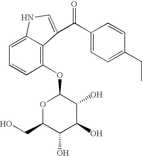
C1(OC2OC(CO)C(O)C(O)C2O)=C2C(=CC=C1)NC=C2C(C1=CC=C(CC)C=C1)=O
